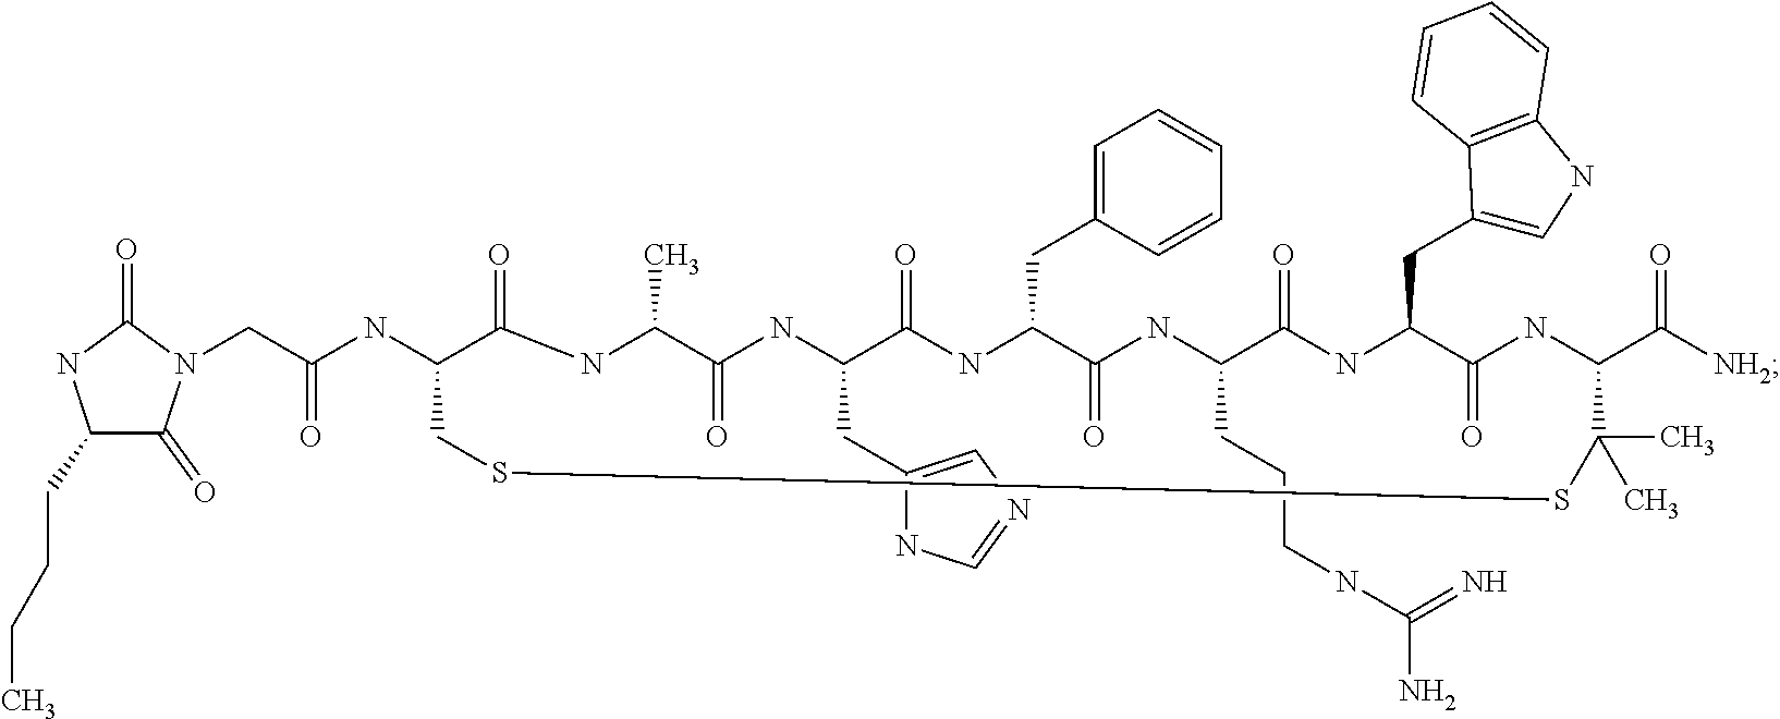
C1(CCCC)C(=O)N(CC(NC2C(=O)NC(C)C(=O)NC(CC3=CN=CN3)C(=O)NC(CC3=CC=CC=C3)C(=O)NC(CCCNC(=N)N)C(=O)NC(CC3=CNC4=C3C=CC=C4)C(=O)NC(C([NH2])=O)C(C)(C)SSC2)=O)C(=O)N1
